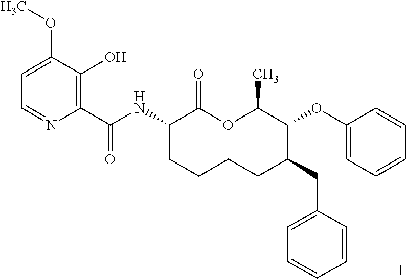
C1(C(NC2CCCCC(CC3=CC=CC=C3)C(OC3=CC=CC=C3)C(C)OC2=O)=O)=C(O)C(OC)=CC=N1
